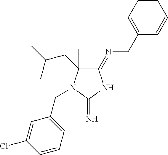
C1(=NCC2=CC=CC=C2)C(C)(CC(C)C)N(CC2=CC=CC(Cl)=C2)C(=N)N1
